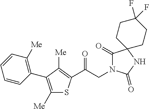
C(CN1C(=O)C2(NC1=O)CCC(F)(F)CC2)(=O)C1=C([Me])C(C2=C([Me])C=CC=C2)=C([Me])S1
